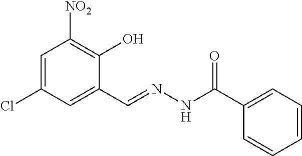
C1=C(Cl)C=C(C=NNC(C2=CC=CC=C2)=O)C(O)=C1[NO2]
